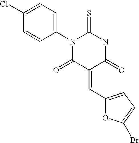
C1=CC(N2C(=S)NC(=O)C(=CC3=CC=C(Br)O3)C2=O)=CC=C1Cl
